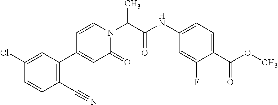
N(C1=CC=C(C(OC)=O)C(F)=C1)C(C(N1C=CC(C2=C(C#N)C=CC(Cl)=C2)=CC1=O)C)=O
